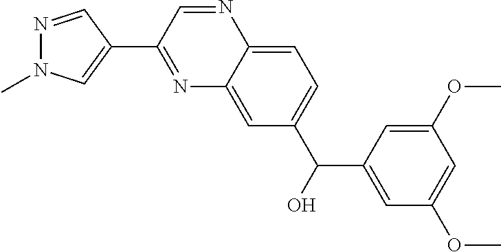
N1=C(C2=CN(C)N=C2)C=NC2=CC=C(C(C3=CC(OC)=CC(OC)=C3)O)C=C12
